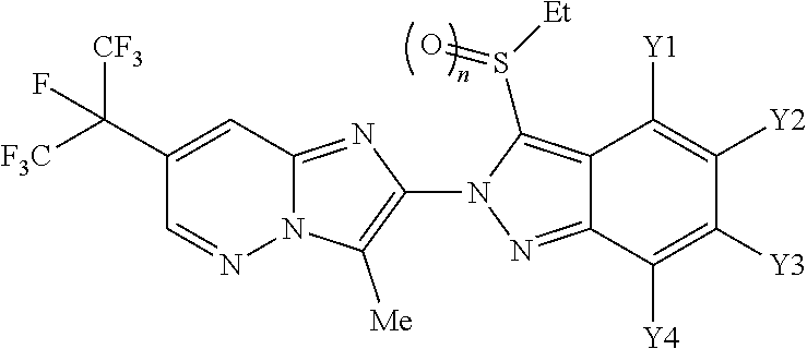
N12C(=NC(N3N=C4C(=C3S([Et])=O)C([Y1])=C([Y2])C([Y3])=C4[Y4])=C1[Me])C=C(C([F3C])([CF3])F)C=N2
